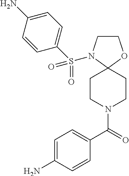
C1CN(S(C2=CC=C(N)C=C2)(=O)=O)C2(O1)CCN(C(C1=CC=C(N)C=C1)=O)CC2
